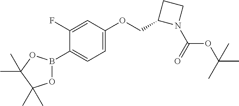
C1(F)=CC(OCC2N(C(OC(C)(C)C)=O)CC2)=CC=C1B1OC(C)(C)C(C)(C)O1
